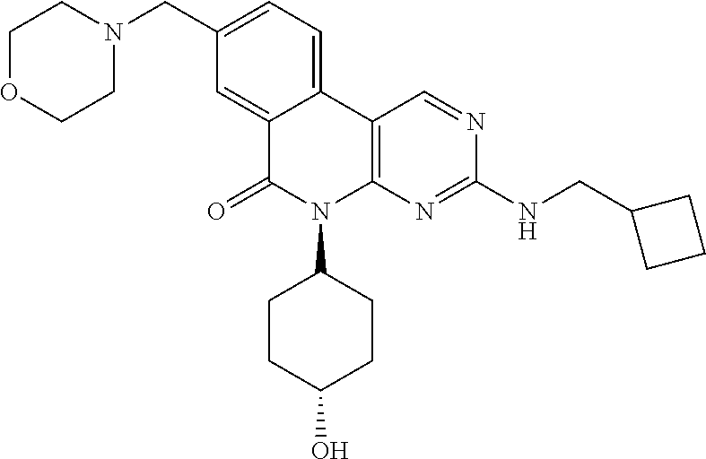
C12=CC(CN3CCOCC3)=CC=C1C1=C(N(C3CCC(O)CC3)C2=O)N=C(NCC2CCC2)N=C1
